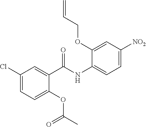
C1(Cl)=CC=C(OC(C)=O)C(C(NC2=CC=C([NO2])C=C2OCC=C)=O)=C1
